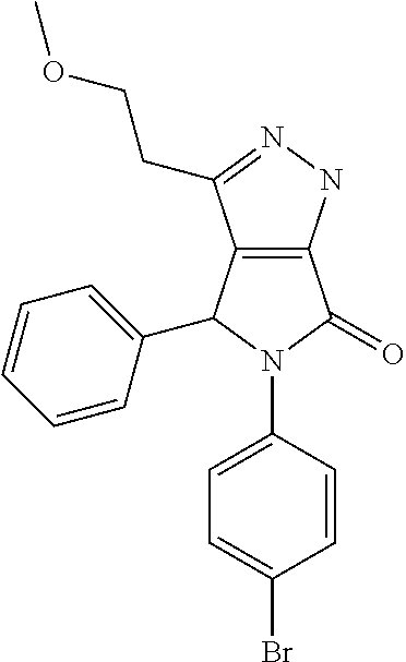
C12=C(NN=C1CCOC)C(=O)N(C1=CC=C(Br)C=C1)C2C1=CC=CC=C1
